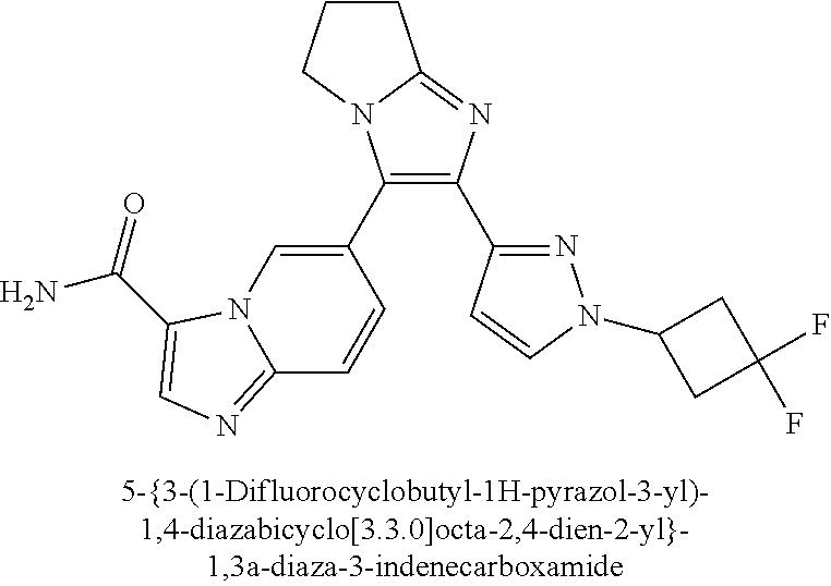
C1(C2=CN3C(=NC=C3C(N)=O)C=C2)=C(C2=NN(C3CC(F)(F)C3)C=C2)N=C2N1CCC2
